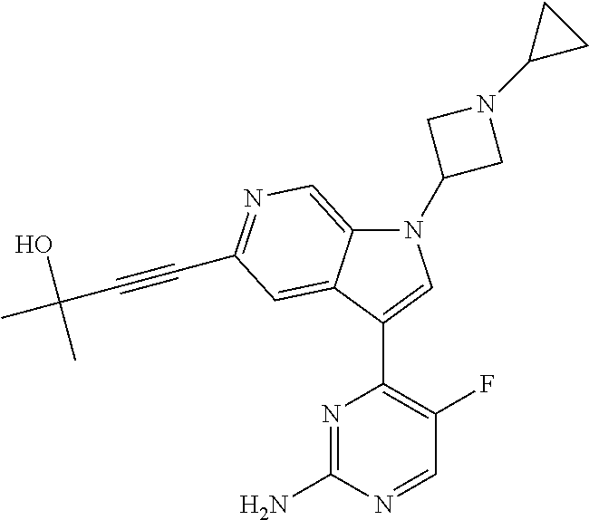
N1(C2CN(C3CC3)C2)C2=CN=C(C#CC(C)(O)C)C=C2C(C2=C(F)C=NC(N)=N2)=C1
